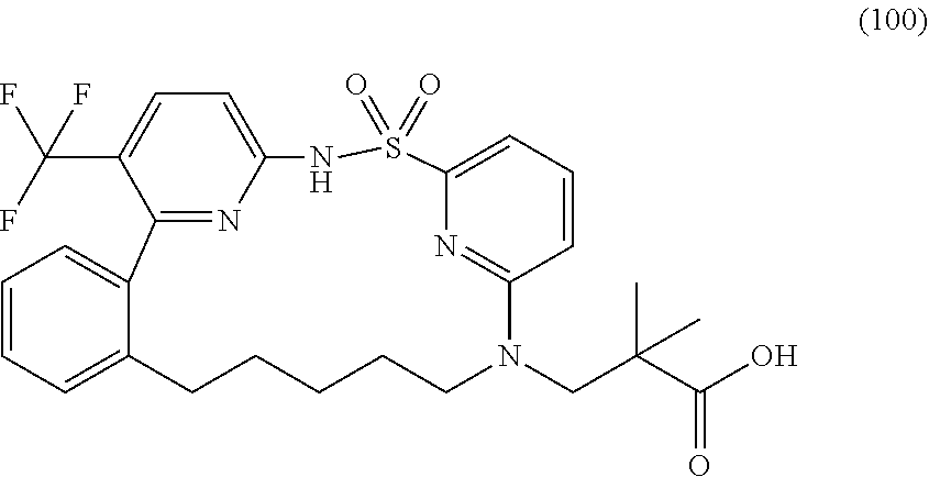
O=S1(=O)C2=CC=CC(=N2)N(CC(C(O)=O)(C)C)CCCCCC2=CC=CC=C2C2=NC(=CC=C2C(F)(F)F)N1
